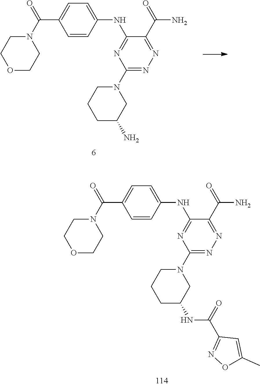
C1=CC(NC2=NC(N3CCCC(N)C3)=NN=C2C(=O)N)=CC=C1C(N1CCOCC1)=O.C1=CC(NC2=NC(N3CCCC(NC(C4=NOC(C)=C4)=O)C3)=NN=C2C(=O)N)=CC=C1C(N1CCOCC1)=O
